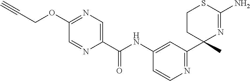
C1(C(NC2=CC(C3(C)N=C(N)SCC3)=NC=C2)=O)=CN=C(OCC#C)C=N1
